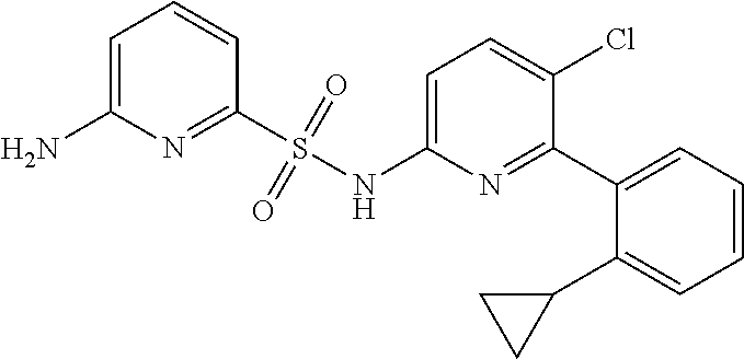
C1=C(NS(C2=NC(N)=CC=C2)(=O)=O)N=C(C2=CC=CC=C2C2CC2)C(Cl)=C1
